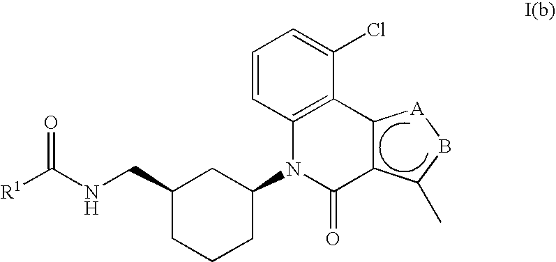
C1(CNC([R1])=O)CCCC(N2C(=O)C3C(C4=C2C=CC=C4Cl)[A]BC3C)C1
